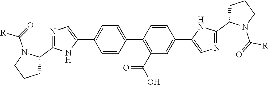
C1=CC(C2=C(C(O)=O)C=C(C3=CN=C(C4CCCN4C(=O)[R])N3)C=C2)=CC=C1C1=CN=C(C2CCCN2C(=O)[R])N1
